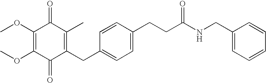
C1(=O)C(CC2=CC=C(CCC(NCC3=CC=CC=C3)=O)C=C2)=C(C)C(=O)C(OC)=C1OC
